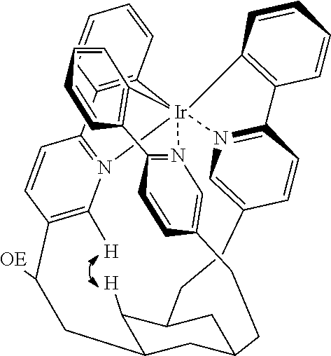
C1=CC2=C(C=C1)[Ir]1345N6=C2C=CC(=C6[H])C([OE])CC2C([H])C(CC(CCC6=CN1=C(C=C6)C1=C3C=CC=C1)C2)CCC1=CN4=C(C2=C5C=CC=C2)C=C1
